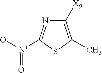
C1([X9])=C(C)SC([N+]([O-])=O)=N1
